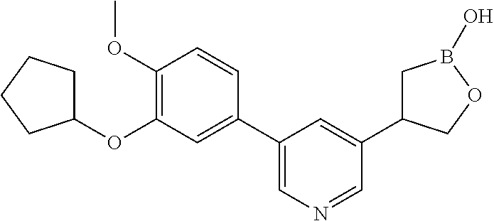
C1(C2=CN=CC(C3CB(O)OC3)=C2)=CC(OC2CCCC2)=C(OC)C=C1
